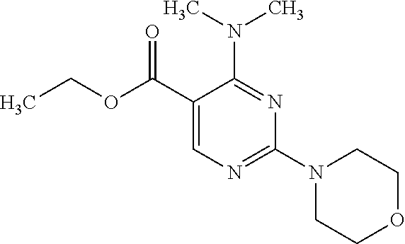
CCOC(C1=CN=C(N2CCOCC2)N=C1N(C)C)=O
